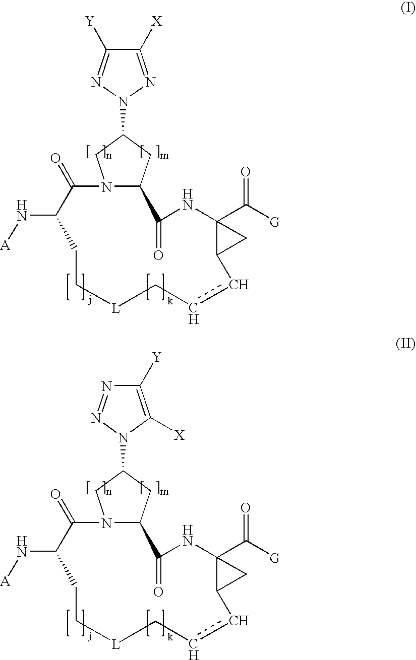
C1([X])=NN(C2CN3C(C2)C(=O)NC2(C([G])=O)C(ccC[L]CCC(N[A])C3=O)C2)N=C1[Y].C1([Y])=C([X])N(C2CN3C(C2)C(=O)NC2(C([G])=O)C(ccC[L]CCC(N[A])C3=O)C2)N=N1
